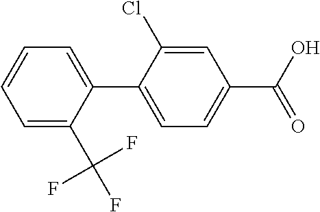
C1=C(C(F)(F)F)C(C2=CC=C(C(O)=O)C=C2Cl)=CC=C1
